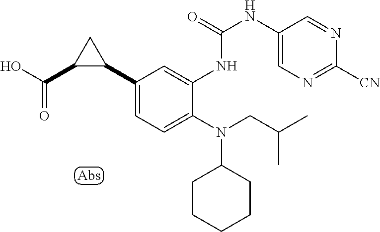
C1(C2CC2C(O)=O)=CC=C(N(C2CCCCC2)CC(C)C)C(NC(=O)NC2=CN=C([CN])N=C2)=C1
